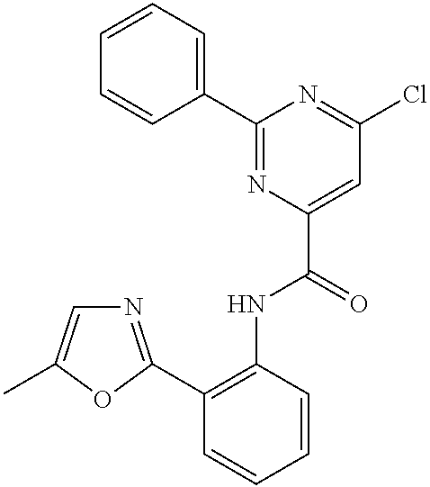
C1=CC=C(C2=NC(C(=O)NC3=C(C4=NC=C(C)O4)C=CC=C3)=CC(Cl)=N2)C=C1
